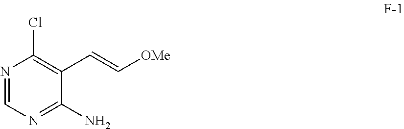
N1=CN=C(N)C(C=C[OMe])=C1Cl
